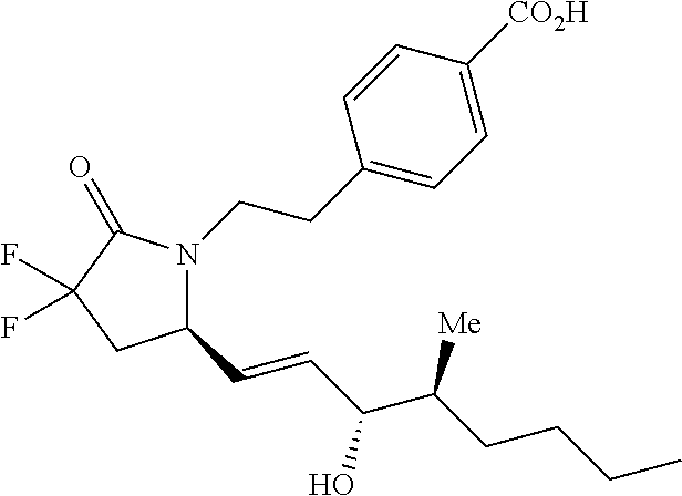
C1(C=CC(C(CCCC)[Me])O)N(CCC2=CC=C([CO2H])C=C2)C(=O)C(F)(F)C1
